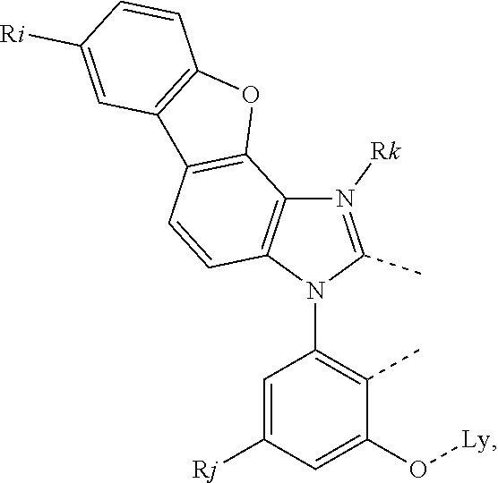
N1([Rk])=C(C)N(C2=C(C)C(O[Ly])=CC([Rj])=C2)C2=C1C1=C(C=C2)C2=C(O1)C=CC([Ri])=C2
